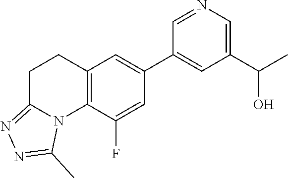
C12=C(C(F)=CC(C3=CC(C(C)O)=CN=C3)=C1)N1C(=NN=C1C)CC2
